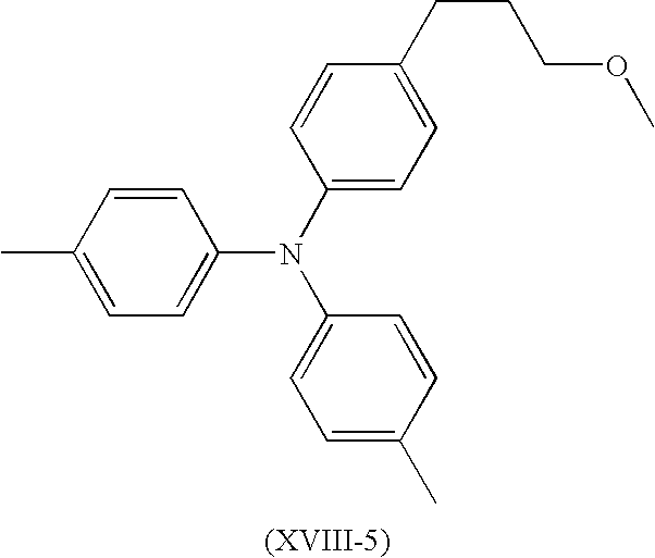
C1=C(C)C=CC(N(C2=CC=C(CCCOC)C=C2)C2=CC=C(C)C=C2)=C1
